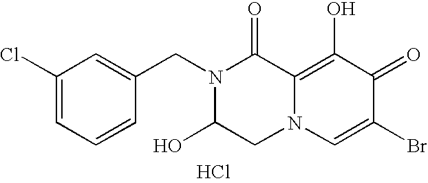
C1(Cl)=CC=CC(CN2C(O)CN3C(=C(O)C(=O)C(Br)=C3)C2=O)=C1.Cl
